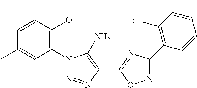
C1(N2N=NC(C3=NC(C4=C(Cl)C=CC=C4)=NO3)=C2N)=C(OC)C=CC(C)=C1
